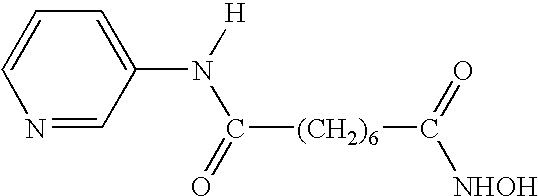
C1=CC=C(N([H])C(=O)[(CH2)6]C(=O)[NHOH])C=N1
